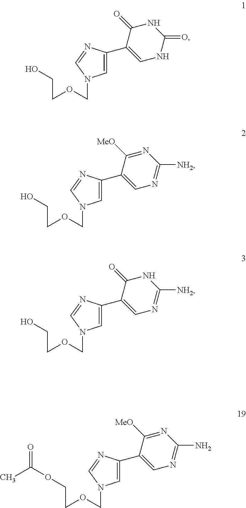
C1=C(C2=CNC(=O)NC2=O)N=CN1COCCO.C1=C(C2=CN=C([NH2])N=C2[MeO])N=CN1COCCO.C1=C(C2=CN=C([NH2])NC2=O)N=CN1COCCO.C1=C(C2=CN=C(N)N=C2[MeO])N=CN1COCCOC(=O)C
